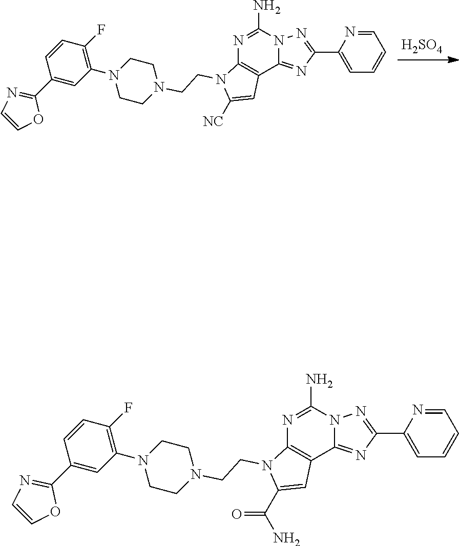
N1=C(N)N2C(=NC(C3=CC=CC=N3)=N2)C2=C1N(CCN1CCN(C3=C(F)C=CC(C4=NC=CO4)=C3)CC1)C([NC])=C2.[H2SO4].N1=C(N)N2C(=NC(C3=CC=CC=N3)=N2)C2=C1N(CCN1CCN(C3=C(F)C=CC(C4=NC=CO4)=C3)CC1)C(C(=O)N)=C2
